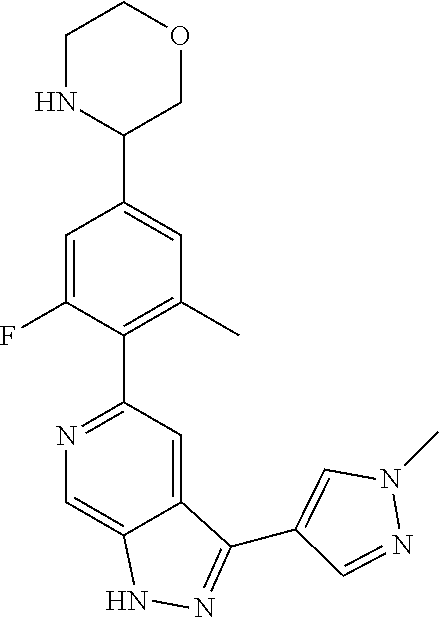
N1=C(C2=C(C)C=C(C3COCCN3)C=C2F)C=C2C(=C1)NN=C2C1=CN(C)N=C1
